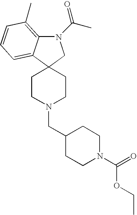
N1(C(C)=O)C2=C(C)C=CC=C2C2(C1)CCN(CC1CCN(C(=O)OCC)CC1)CC2
